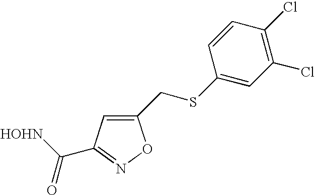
C1(CSC2=CC(Cl)=C(Cl)C=C2)=CC(C([HOHN])=O)=NO1
